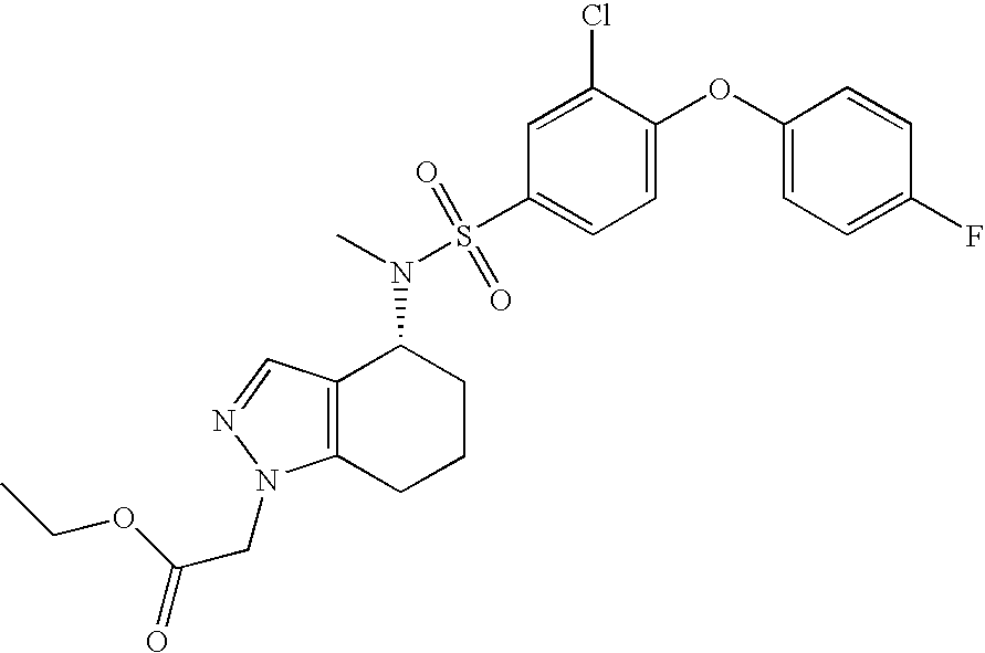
C1(OC2=CC=C(S(N(C)C3C4=C(CCC3)N(CC(=O)OCC)N=C4)(=O)=O)C=C2Cl)=CC=C(F)C=C1
